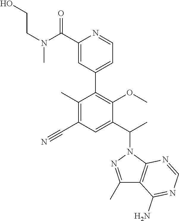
C1(C)=C(C#N)C=C(C(C)N2C3=C(C(C)=N2)C(N)=NC=N3)C(OC)=C1C1=CC=NC(C(N(CCO)C)=O)=C1
